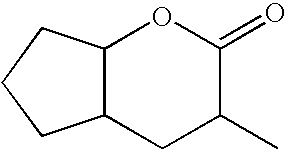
C12C(CC(C)C(=O)O1)CCC2
